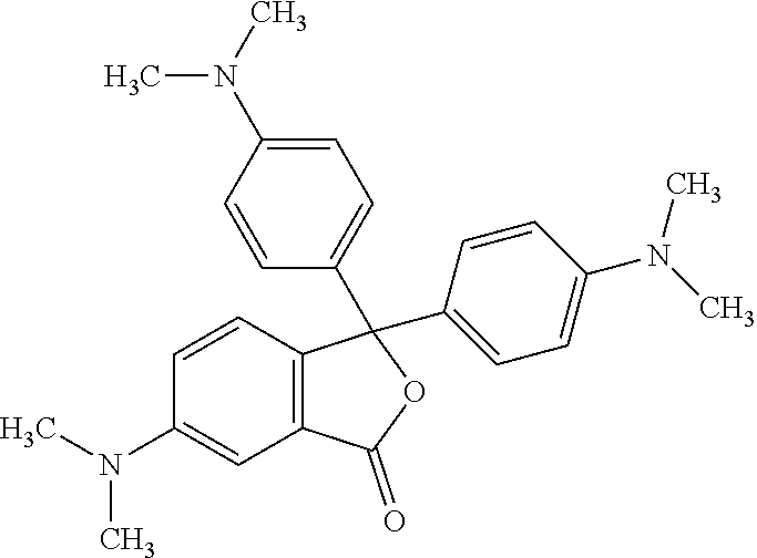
C1=CC2=C(C=C1N(C)C)C(=O)OC2(C1=CC=C(N(C)C)C=C1)C1=CC=C(N(C)C)C=C1
